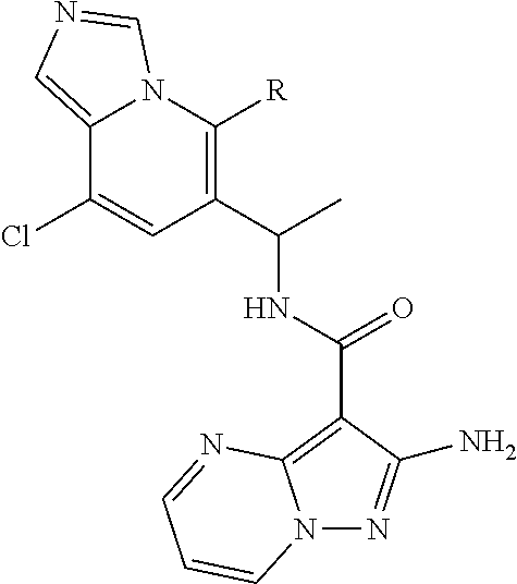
C(C)(C1=C([R])N2C(=CN=C2)C(Cl)=C1)NC(C1=C2N(N=C1N)C=CC=N2)=O
